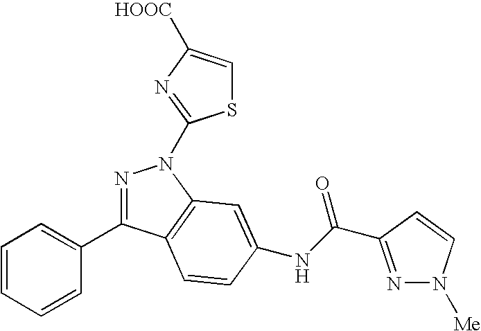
N1=C(C2=CC=CC=C2)C2=C(N1C1=NC([HOOC])=CS1)C=C(NC(=O)C1=NN([Me])C=C1)C=C2
